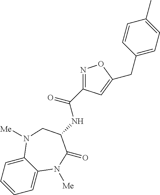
C1=CC=C2C(=C1)N([Me])C(=O)C(NC(=O)C1=NOC(CC3=CC=C(C)C=C3)=C1)CN2[Me]
